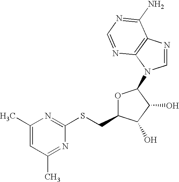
C1(SCC2OC(N3C=NC4=C3N=CN=C4N)C(O)C2O)=NC(C)=CC(C)=N1
